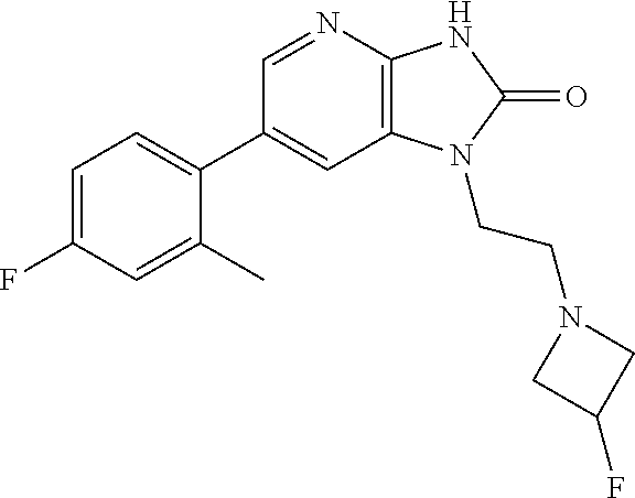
C1(C2=CC=C(F)C=C2C)=CC2=C(N=C1)NC(=O)N2CCN1CC(F)C1
